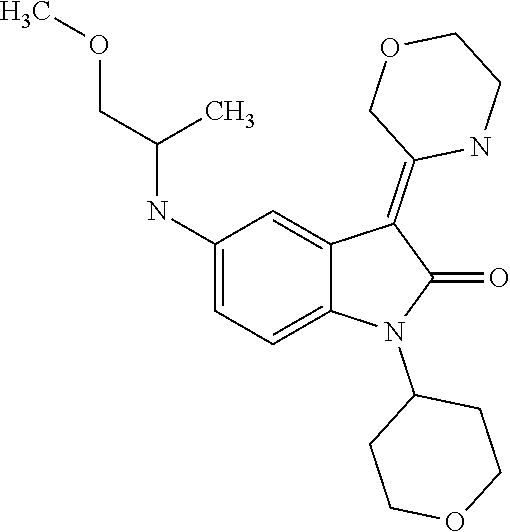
C1(NC(COC)C)=CC=C2C(=C1)C(=C1COCCN1)C(=O)N2C1CCOCC1
